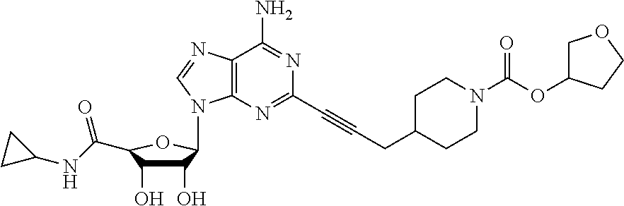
C1(O)C(O)C(C(=O)NC2CC2)OC1N1C2=C(N=C1)C(N)=NC(C#CCC1CCN(C(=O)OC3COCC3)CC1)=N2
